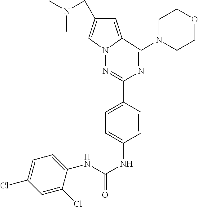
CN(C)CC1=CN2C(=C1)C(N1CCOCC1)=NC(C1=CC=C(NC(NC3=CC=C(Cl)C=C3Cl)=O)C=C1)=N2
